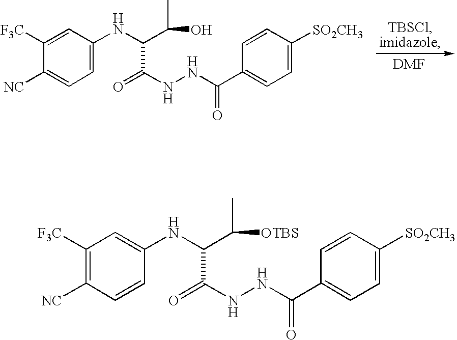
C1=C(NC(C(C)O)C(=O)NNC(C2=CC=C([SO2CH3])C=C2)=O)C=C([F3C])C([NC])=C1.C1=CC([NC])=C([F3C])C=C1NC(C(C)[OTBS])C(=O)NNC(C1=CC=C([SO2CH3])C=C1)=O
